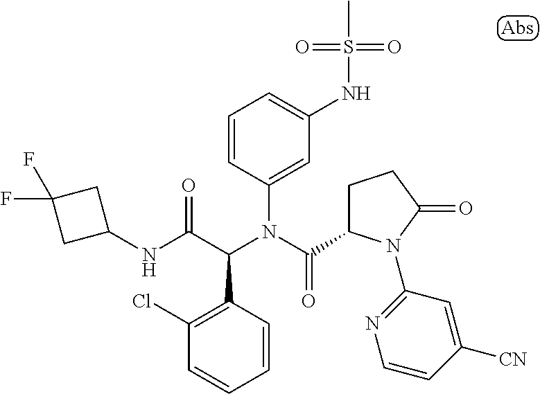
C1=CC(N(C(=O)C2CCC(=O)N2C2=NC=CC([CN])=C2)C(C(NC2CC(F)(F)C2)=O)C2=C(Cl)C=CC=C2)=CC(NS(=O)(C)=O)=C1
